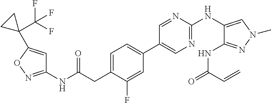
C1=C(CC(NC2=NOC(C3(C(F)(F)F)CC3)=C2)=O)C(F)=CC(C2=CN=C(NC3=CN(C)N=C3NC(C=C)=O)N=C2)=C1
